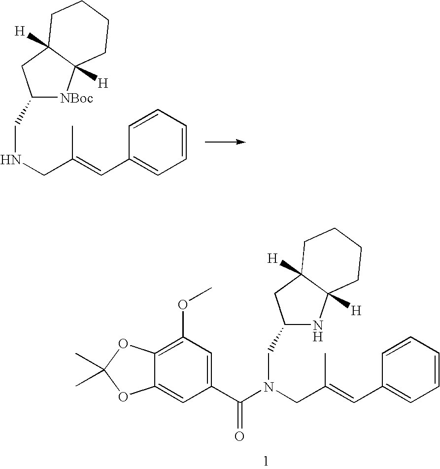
C1(CNCC(=CC2=CC=CC=C2)C)[NBoc]C2([H])C([H])(C1)CCCC2.C1(CN(CC(=CC2=CC=CC=C2)C)C(C2=CC(OC)=C3C(=C2)OC(C)(C)O3)=O)NC2([H])C([H])(C1)CCCC2
